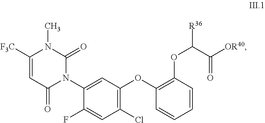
C1([F3C])=CC(=O)N(C2=CC(OC3=C(OC([R36])C([OR40])=O)C=CC=C3)=C(Cl)C=C2F)C(=O)N1C
